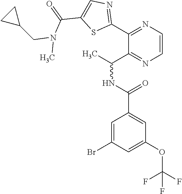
C1=C(OC(F)(F)F)C=C(C(NC(C)C2=NC=CN=C2C2=NC=C(C(=O)N(CC3CC3)C)S2)=O)C=C1Br
